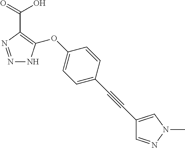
N1=NC(C(O)=O)=C(OC2=CC=C(C#CC3=CN(C)N=C3)C=C2)N1
